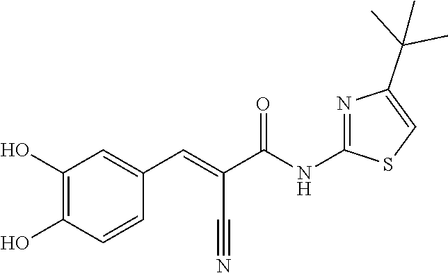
C1(O)=C(O)C=CC(C=C(C(NC2=NC(C(C)(C)C)=CS2)=O)C#N)=C1
